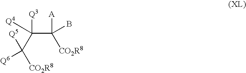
C(C([A])(B)[CO2R8])([Q3])([Q4])C([CO2R8])([Q5])[Q6]
